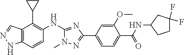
C12=C(C=CC(NC3=NC(C4=CC=C(C(=O)NC5CCC(F)(F)C5)C(OC)=C4)=NN3C)=C1C1CC1)NN=C2
